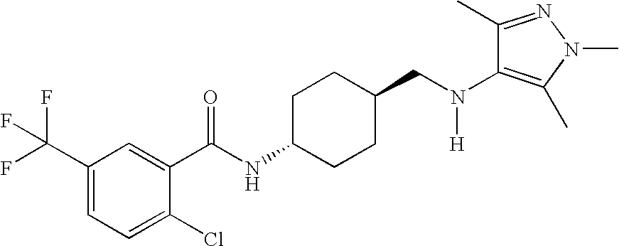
C1(C(F)(F)F)=CC=C(Cl)C(C(NC2CCC(CN(C3=C(C)N(C)N=C3C)[H])CC2)=O)=C1
